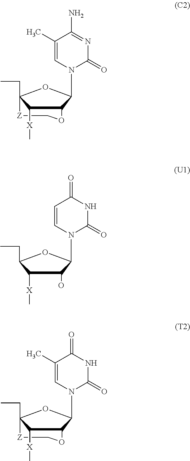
C1OC2C([X]C)C(CC)(OC2N2C(=O)N=C(N)C(C)=C2)[Z]1.N1(C2C(O)C([X]C)C(CC)O2)C(=O)NC(=O)C=C1.C1OC2C([X]C)C(CC)(OC2N2C(=O)NC(=O)C(C)=C2)[Z]1
